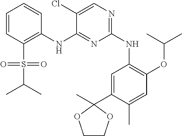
C1=CC(S(C(C)C)(=O)=O)=C(NC2=NC(NC3=C(OC(C)C)C=C(C)C(C4(C)OCCO4)=C3)=NC=C2Cl)C=C1
